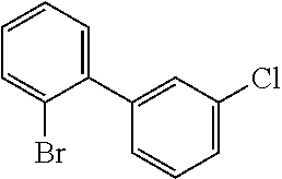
C1=CC=C(C2=CC(Cl)=CC=C2)C(Br)=C1
